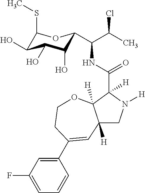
C12([H])CN([H])C(C(NC(C(C)Cl)C3C(O)C(O)C(O)C(SC)O3)=O)([H])C1([H])OCCC(C1=CC(F)=CC=C1)=C2
